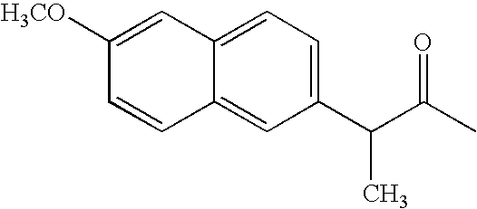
C1(C(C(C)=O)C)=CC=C2C(=C1)C=CC([H3CO])=C2
